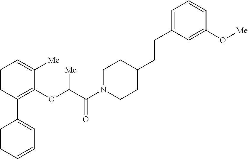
C1=CC(C2=CC=CC=C2)=C(OC(C(N2CCC(CCC3=CC=CC(O[Me])=C3)CC2)=O)[Me])C([Me])=C1
